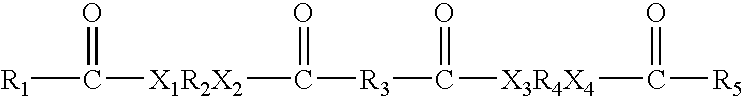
[R1]C(=O)[X1R2X2]C(=O)[R3]C(=O)[X3R4X4]C(=O)[R5]
